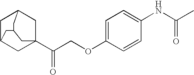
C1C2CC3(C(COC4=CC=C(NC(C)=O)C=C4)=O)CC1CC(C3)C2
